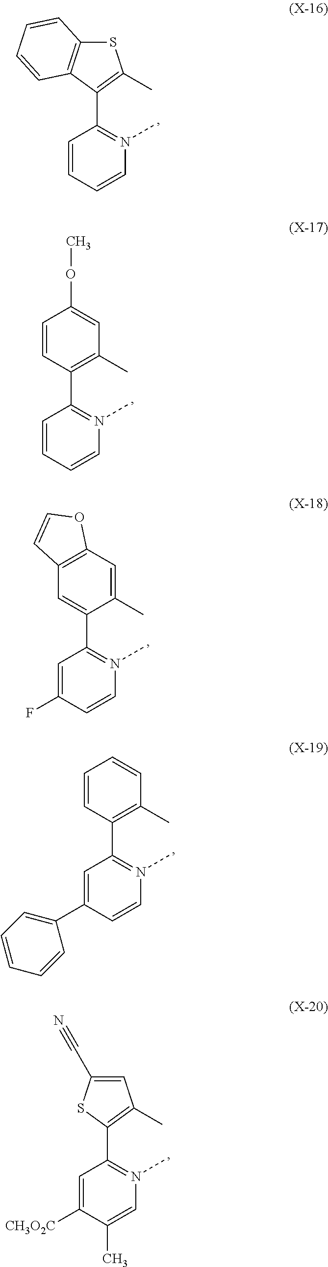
CN1=C(C2=C(C)SC3=C2C=CC=C3)C=CC=C1.CN1=C(C2=C(C)C=C(OC)C=C2)C=CC=C1.CN1=C(C2=CC3=C(C=C2C)OC=C3)C=C(F)C=C1.CN1=C(C2=C(C)C=CC=C2)C=C(C2=CC=CC=C2)C=C1.CN1=C(C2=C(C)C=C(C#N)S2)C=C([CH3O2C])C(C)=C1
